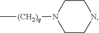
C[(CH2)q]N1CCNCC1
